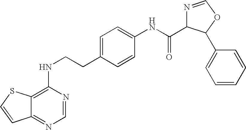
C1(NCCC2=CC=C(NC(=O)C3N=COC3C3=CC=CC=C3)C=C2)=C2C(=NC=N1)C=CS2
